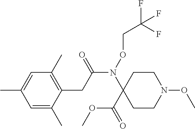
N(C(CC1=C(C)C=C(C)C=C1C)=O)(C1(C(OC)=O)CCN(OC)CC1)OCC(F)(F)F
